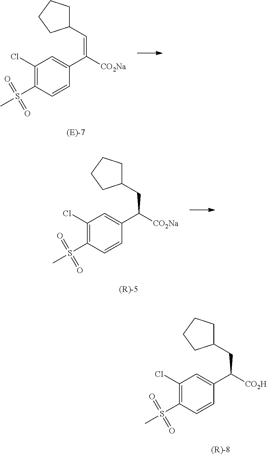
C1(C=C([CO2Na])C2=CC(Cl)=C(S(C)(=O)=O)C=C2)CCCC1.C1(CC([CO2Na])C2=CC(Cl)=C(S(C)(=O)=O)C=C2)CCCC1.C1(CC([CO2H])C2=CC(Cl)=C(S(C)(=O)=O)C=C2)CCCC1
